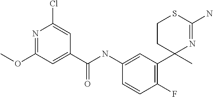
C1CC(C)(C2=C(F)C=CC(NC(C3=CC(OC)=NC(Cl)=C3)=O)=C2)N=C(N)S1
